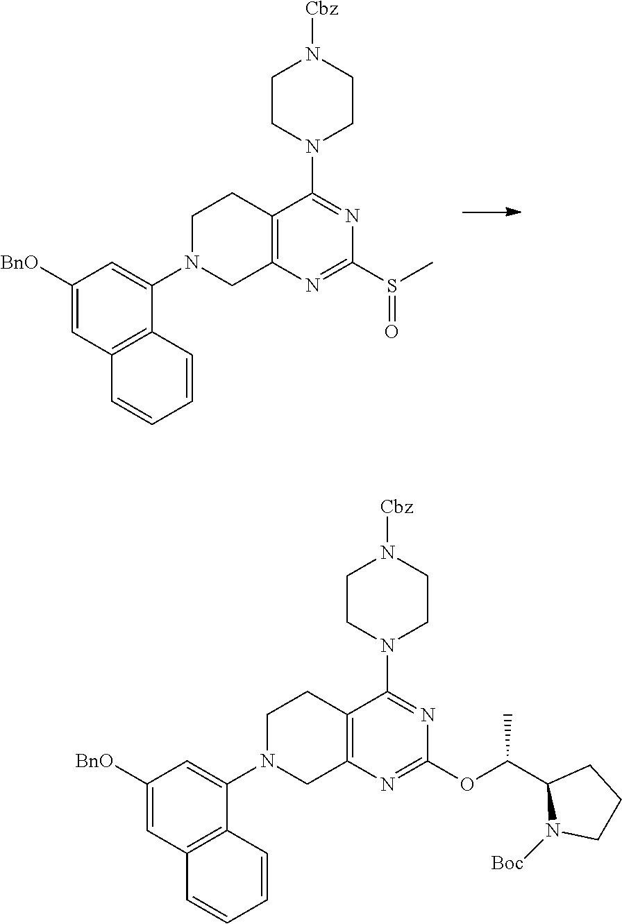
C12=C(N=C(OC(C3N([Boc])CCC3)C)N=C1N1CCN([Cbz])CC1)CN(C1=CC([BnO])=CC3=C1C=CC=C3)CC2.C12=C(N=C(S(C)=O)N=C1N1CCN([Cbz])CC1)CN(C1=CC([BnO])=CC3=C1C=CC=C3)CC2
